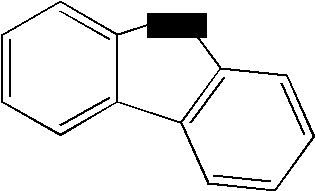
C1=CC=C2C(=C1)CC1=C2C=CC=C1
